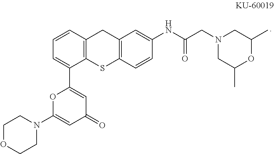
C1=CC2=C(C(C3=CC(=O)C=C(N4CCOCC4)O3)=C1)SC1=C(C2)C=C(NC(CN2CC(C)OC(C)C2)=O)C=C1
